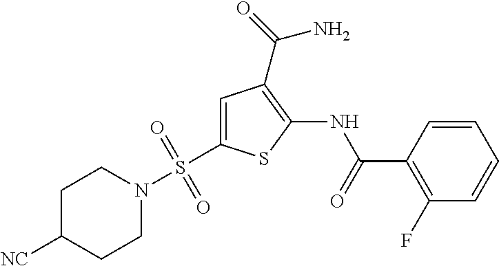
C1=CC(C(=O)NC2=C(C(=O)N)C=C(S(N3CCC([NC])CC3)(=O)=O)S2)=C(F)C=C1
